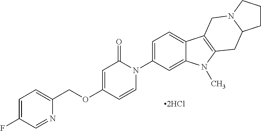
[2HCl].C1(COC2=CC(=O)N(C3=CC=C4C(=C3)N(C)C3=C4CN4C(C3)CCC4)C=C2)=CC=C(F)C=N1
